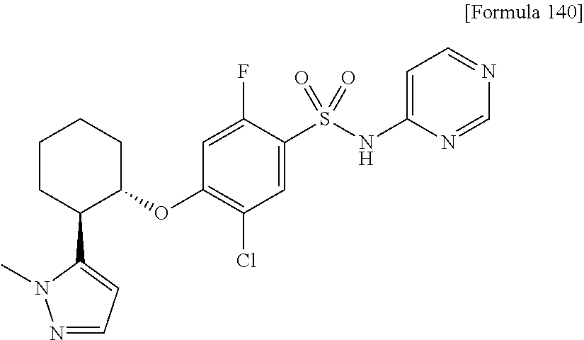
C1(OC2CCCCC2C2=CC=NN2C)=C(Cl)C=C(S(NC2=CC=NC=N2)(=O)=O)C(F)=C1
